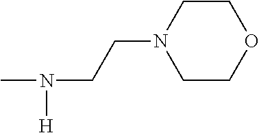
N1(CCN([H])C)CCOCC1
